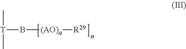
C[T](C)B[(AO)a][R29]
